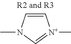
C1=CN(C)C=[N+]1C
